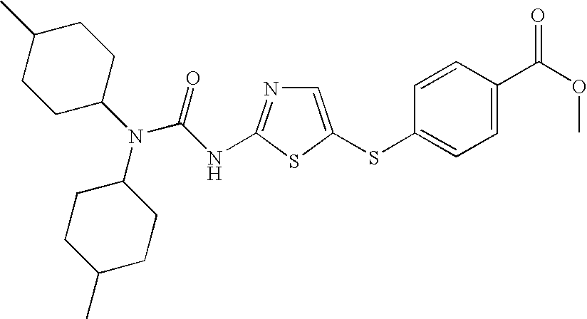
C1=C(SC2=CC=C(C(OC)=O)C=C2)SC(NC(N(C2CCC(C)CC2)C2CCC(C)CC2)=O)=N1
